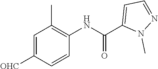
C1=C([OHC])C=CC(NC(C2=CC=NN2C)=O)=C1C
